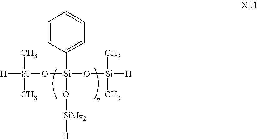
C1=CC([Si](O[SiMe2][H])(O[Si]([H])(C)C)O[Si]([H])(C)C)=CC=C1
